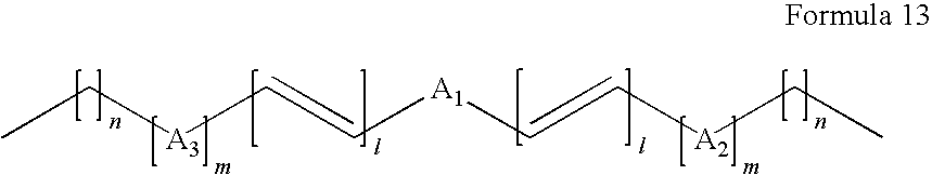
CC[A3]C=C[A1]C=C[A2]CC
